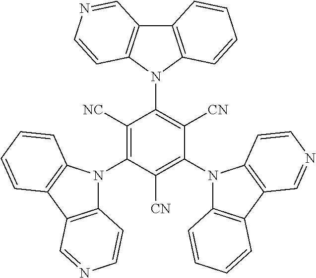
C12=C(N(C3=C([CN])C(N4C5=C(C6=C4C=CN=C6)C=CC=C5)=C([CN])C(N4C5=C(C6=C4C=CC=C6)C=NC=C5)=C3[NC])C3=C1C=NC=C3)C=CC=C2
